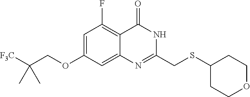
C1=C(OCC([F3C])(C)C)C=C2C(=C1F)C(=O)NC(CSC1CCOCC1)=N2
